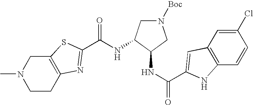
CN1CCC2=C(C1)SC(C(NC1CN([Boc])CC1NC(=O)C1=CC3=C(C=CC(Cl)=C3)N1)=O)=N2
